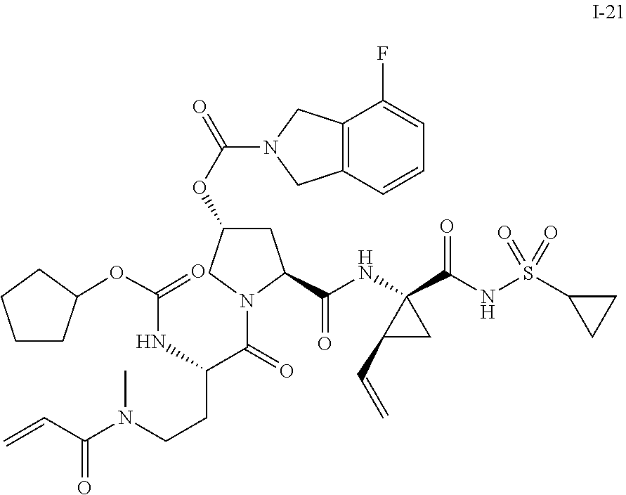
C1C(OC(N2CC3=C(C2)C(F)=CC=C3)=O)CN(C(C(CCN(C(C=C)=O)C)NC(OC2CCCC2)=O)=O)C1C(NC1(C(NS(C2CC2)(=O)=O)=O)C(C=C)C1)=O
